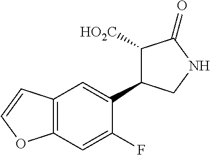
C12=C(C=C(F)C(C3C([HO2C])C(=O)NC3)=C1)OC=C2
